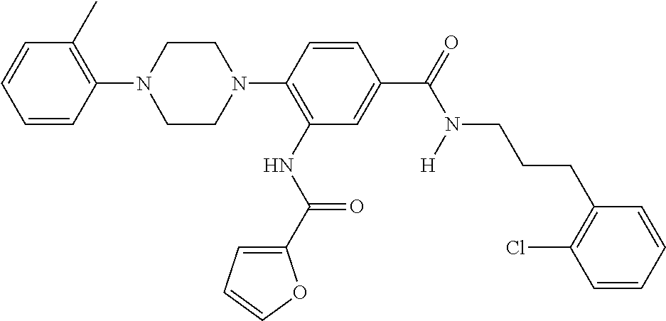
C1(N2CCN(C3=C(NC(=O)C4=CC=CO4)C=C(C(=O)N(CCCC4=C(Cl)C=CC=C4)[H])C=C3)CC2)=C(C)C=CC=C1
